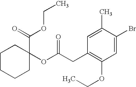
C1(C)=CC(CC(OC2(C(=O)OCC)CCCCC2)=O)=C(OCC)C=C1Br
